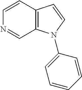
C12=C(C=CN=C1)C=CN2C1=CC=CC=C1
